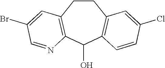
C1(O)C2=C(CCC3=C1N=CC(Br)=C3)C=C(Cl)C=C2
